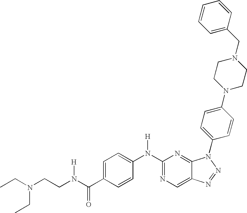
N(C1=NC=C2C(=N1)N(C1=CC=C(N3CCN(CC4=CC=CC=C4)CC3)C=C1)N=N2)(C1=CC=C(C(N(CCN(CC)CC)[H])=O)C=C1)[H]
